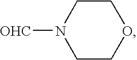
[OHC]N1CCOCC1
